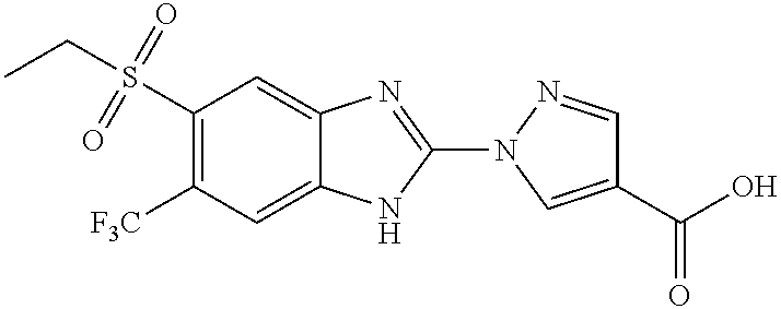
S(C1=C([F3C])C=C2C(=C1)N=C(N1C=C(C(=O)O)C=N1)N2)(CC)(=O)=O
